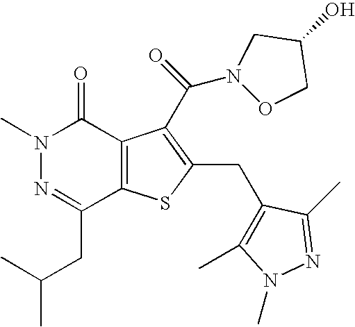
N1(C)N=C(CC(C)C)C2=C(C1=O)C(C(N1OCC(O)C1)=O)=C(CC1=C(C)N(C)N=C1C)S2
